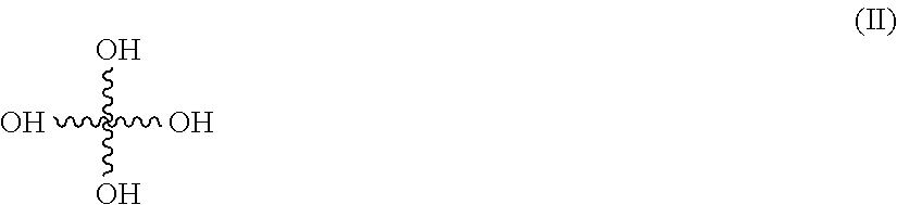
C(O)(O)(O)O
